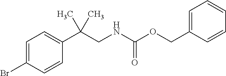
C1(C(CNC(OCC2=CC=CC=C2)=O)(C)C)=CC=C(Br)C=C1
